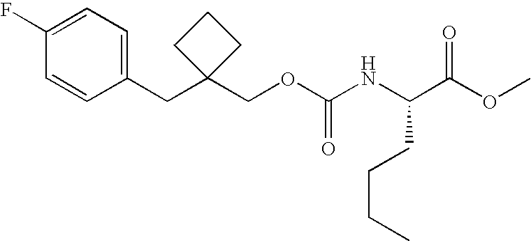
C1(F)=CC=C(CC2(COC(NC(C(OC)=O)CCCC)=O)CCC2)C=C1
